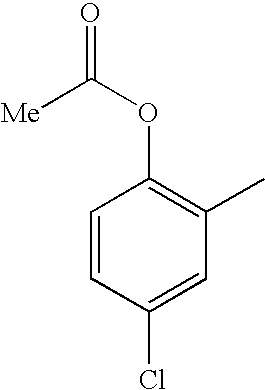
C1=CC(Cl)=CC(C)=C1OC(=O)[Me]
